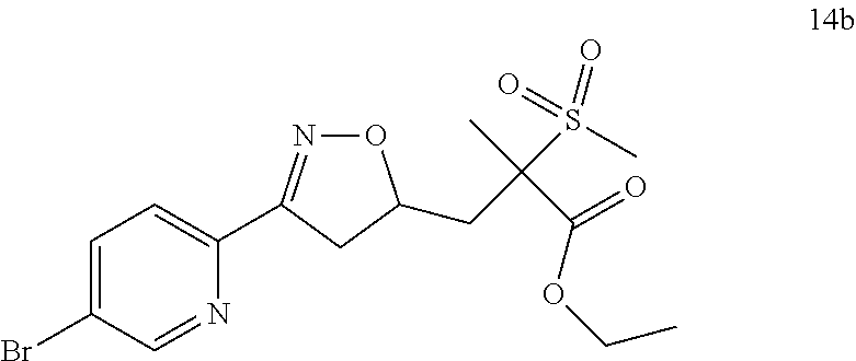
C1=C(Br)C=NC(C2=NOC(CC(C(=O)OCC)(C)S(C)(=O)=O)C2)=C1
